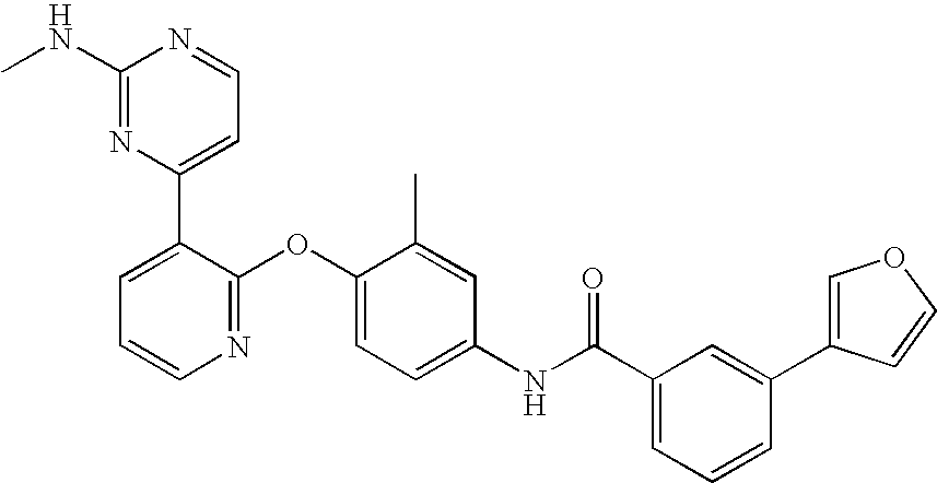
C1(NC)=NC(C2=CC=CN=C2OC2=CC=C(NC(C3=CC=CC(C4=COC=C4)=C3)=O)C=C2C)=CC=N1
